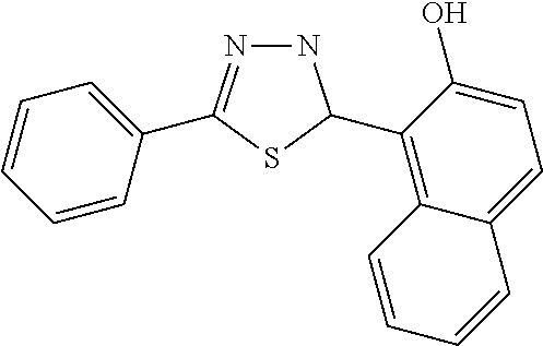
N1=C(C2=CC=CC=C2)SC(C2=C3C(=CC=C2O)C=CC=C3)N1
